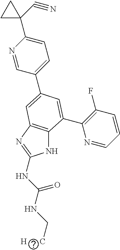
N1C2=C(N=C1NC(NC[H      C])=O)C=C(C1=CC=C(C3(C#N)CC3)N=C1)C=C2C1=C(F)C=CC=N1
